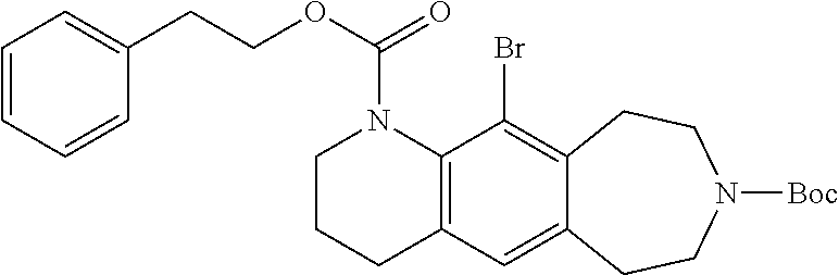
C1CCC2=C(N1C(OCCC1=CC=CC=C1)=O)C(Br)=C1C(=C2)CCN([Boc])CC1
